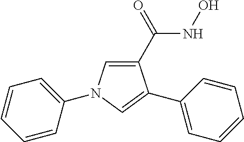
C1=CC(N2C=C(C(=O)NO)C(C3=CC=CC=C3)=C2)=CC=C1
